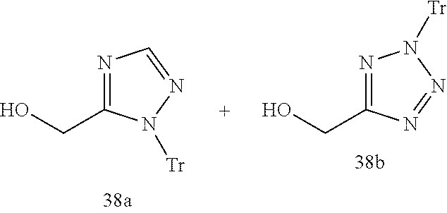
N1=C(CO)N([Tr])N=C1.N1=C(CO)N=NN1[Tr]
